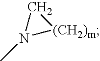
CN1[(CH2)m]C1
